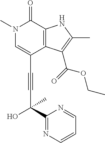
C(C1=CN(C)C(=O)C2=C1C(C(=O)OCC)=C(C)N2)#CC(C1=NC=CC=N1)(O)C
